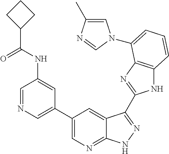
C1(C2=CN=CC(NC(C3CCC3)=O)=C2)=CN=C2C(=C1)C(C1=NC3=C(N1)C=CC=C3N1C=C(C)N=C1)=NN2
